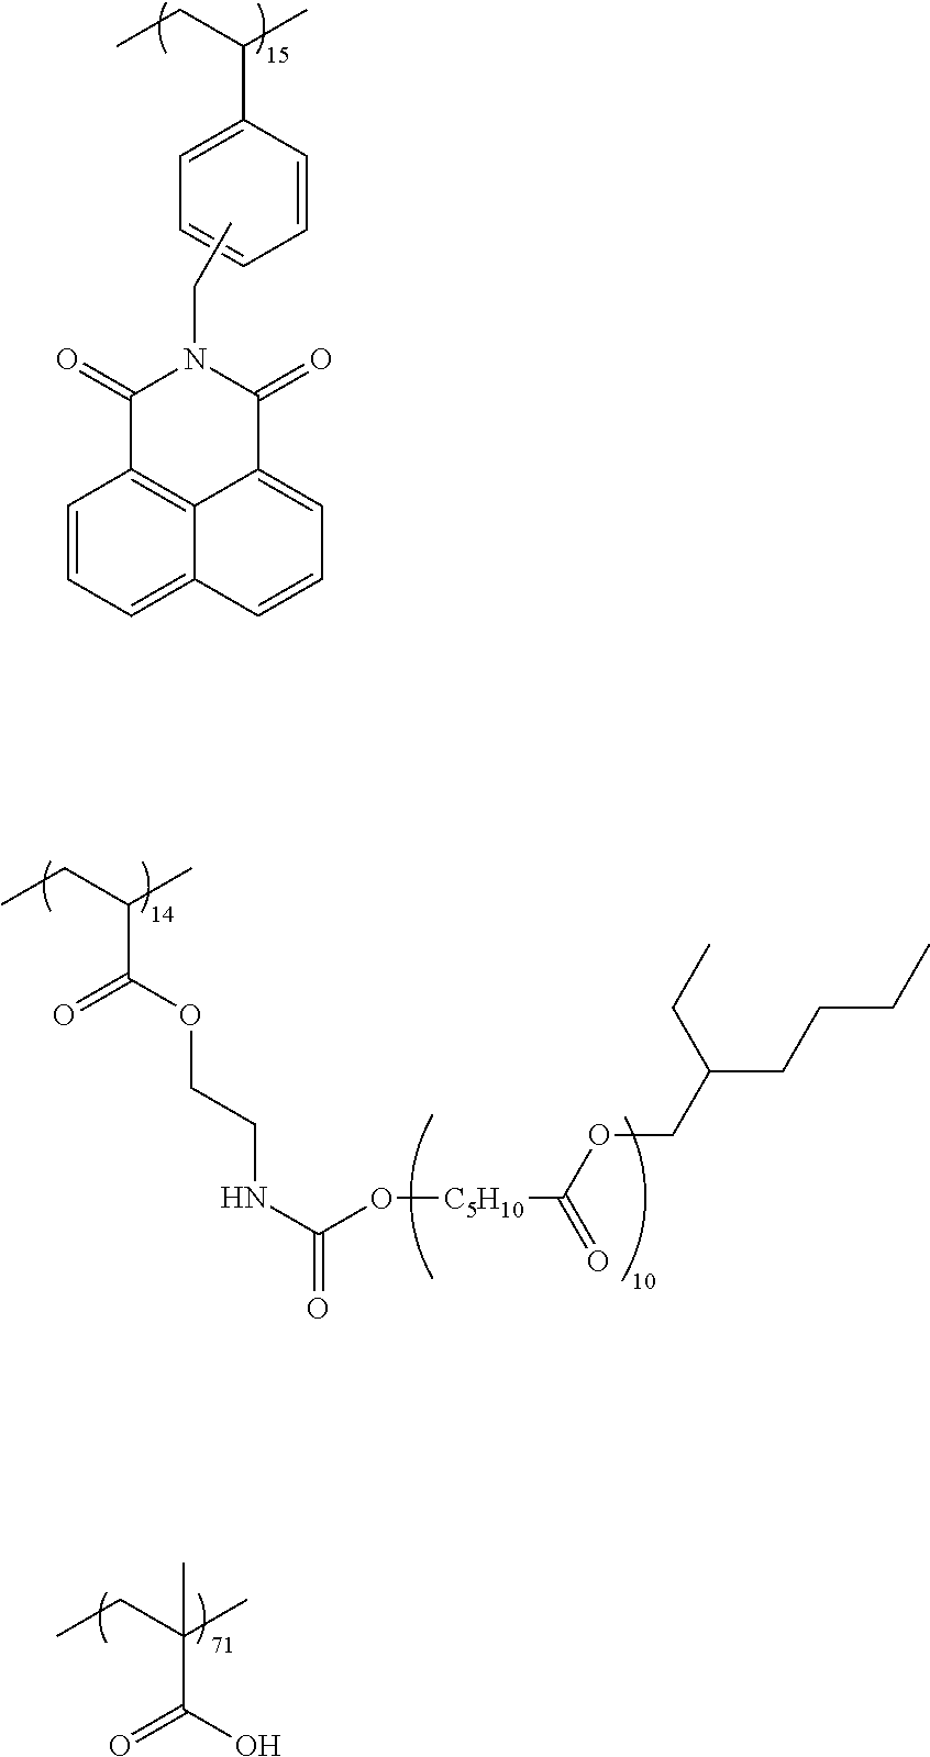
C1=CC(C(CC)C)=CC=C1.CCN1C(=O)C2=C3C(=CC=CC3=CC=C2)C1=O.O(C(=O)C(CC)C)CCNC(=O)O[C5H10]C(=O)OCC(CCCC)CC.OC(=O)C(CC)(C)C
